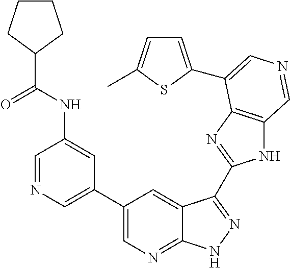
C1(C2=CN=CC(NC(C3CCCC3)=O)=C2)=CN=C2C(=C1)C(C1=NC3=C(N1)C=NC=C3C1=CC=C(C)S1)=NN2
